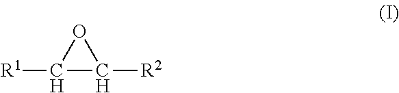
[R1]C1C([R2])O1
